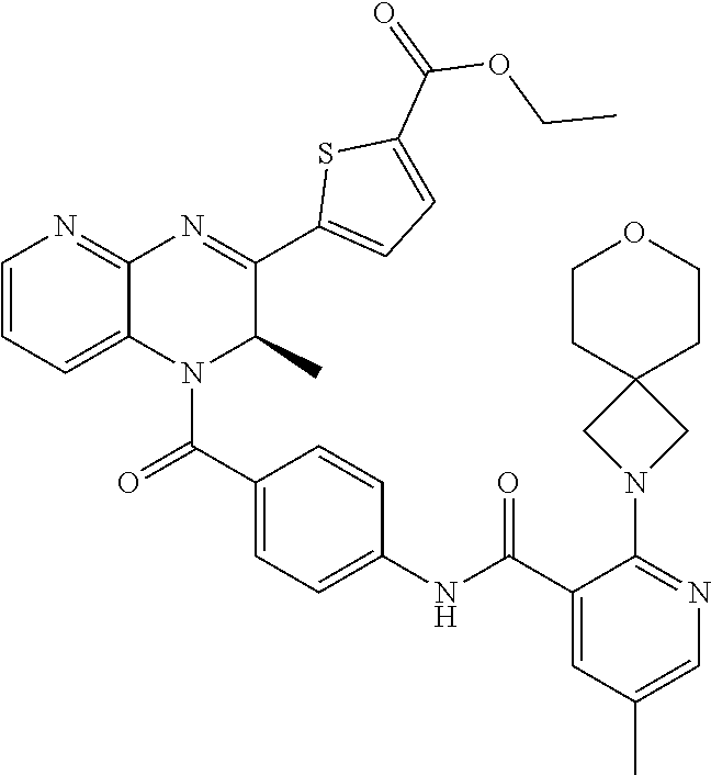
C12(CN(C3=NC=C(C)C=C3C(NC3=CC=C(C(=O)N4C(C)C(C5=CC=C(C(OCC)=O)S5)=NC5=NC=CC=C45)C=C3)=O)C1)CCOCC2
